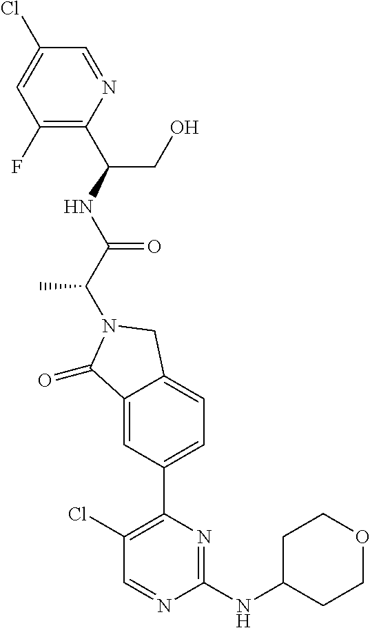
C1(=O)C2=CC(C3=C(Cl)C=NC(NC4CCOCC4)=N3)=CC=C2CN1C(C(NC(CO)C1=C(F)C=C(Cl)C=N1)=O)C
